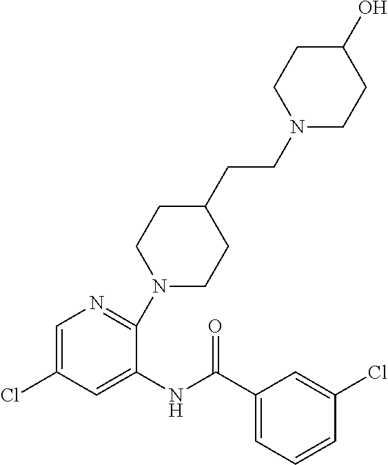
N1(CCC2CCN(C3=NC=C(Cl)C=C3NC(C3=CC=CC(Cl)=C3)=O)CC2)CCC(O)CC1
